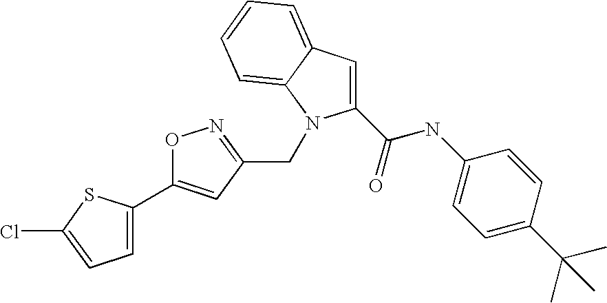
C1=C(C2=CC(CN3C(C(NC4=CC=C(C(C)(C)C)C=C4)=O)=CC4=CC=CC=C43)=NO2)SC(Cl)=C1
